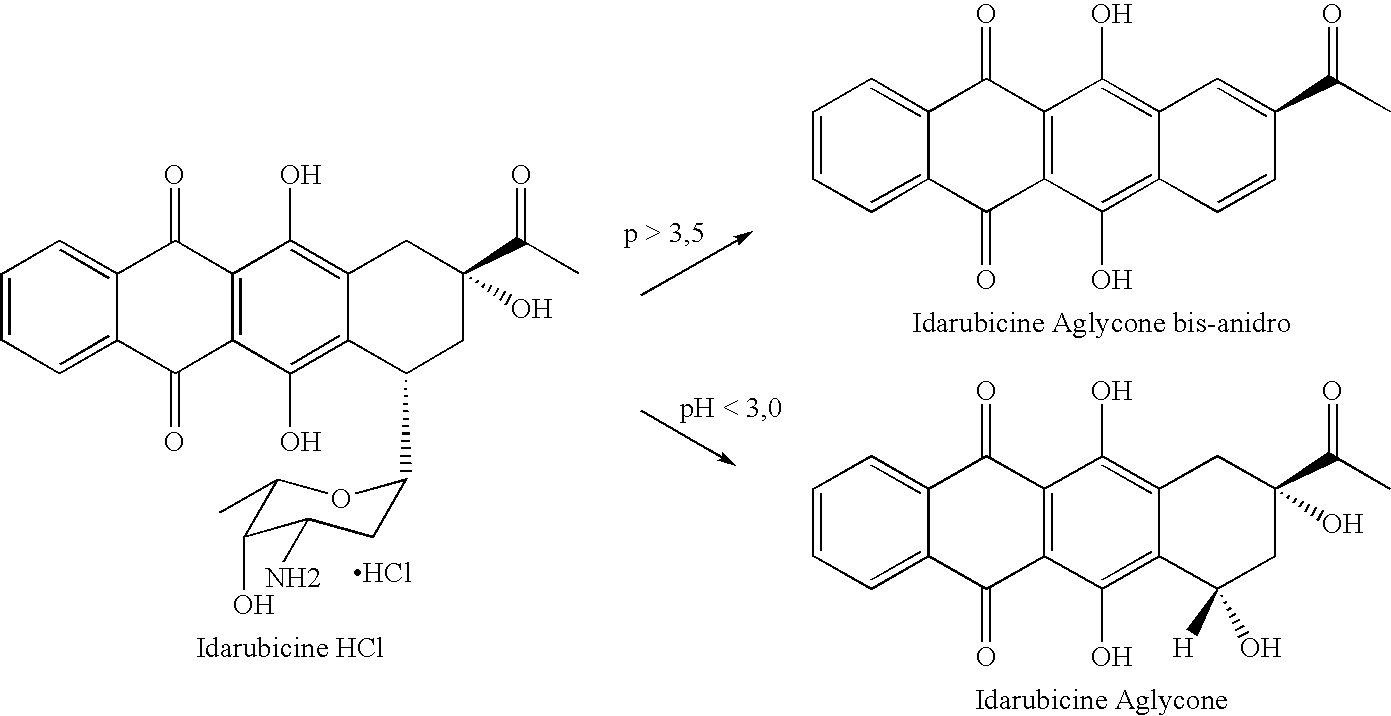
C1=CC(C(C)=O)=CC2=C(O)C3=C(C(O)=C12)C(=O)C1=CC=CC=C1C3=O.C1(O)([H])CC(C(C)=O)(O)CC2=C(O)C3=C(C(O)=C12)C(=O)C1=CC=CC=C1C3=O.C1(C)C(O)C(N)CC(C2CC(C(C)=O)(O)CC3=C(O)C4=C(C(O)=C23)C(=O)C2=CC=CC=C2C4=O)O1.Cl
